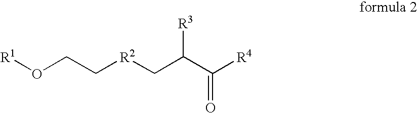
[R1]OCC[R2]CC(C([R4])=O)[R3]
